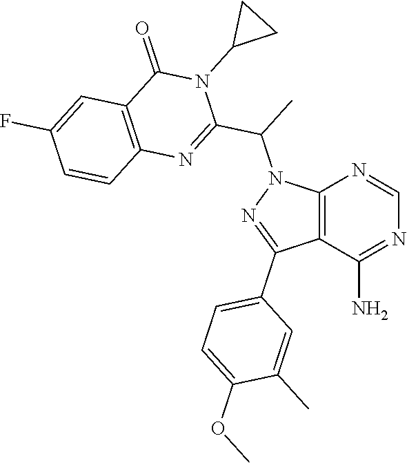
C12=C(C(N)=NC=N1)C(C1=CC=C(OC)C(C)=C1)=NN2C(C1=NC2=C(C(=O)N1C1CC1)C=C(F)C=C2)C
